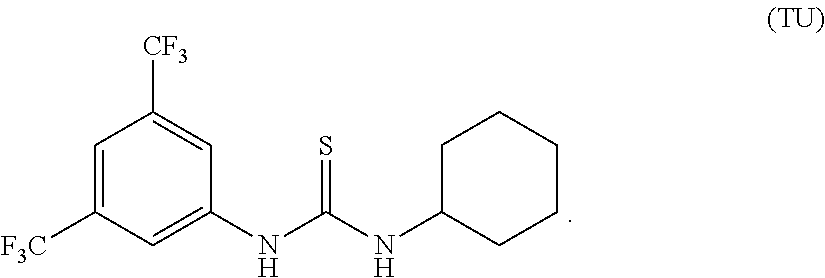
[F3C]C1=CC([CF3])=CC(NC(=S)NC2CCCCC2)=C1
